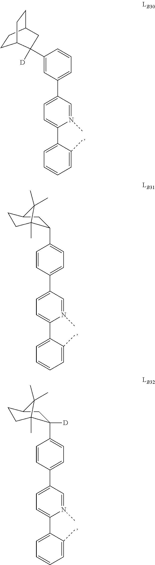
C1(C2=CC=C(C3=CC=CC(C4([D])C5CCC(CC5)C4)=C3)C=N2C)=CC=CC=C1C.C1(C2=CC=C(C3=CC=C(C4([D])C5(C)CCC(C4)C5(C)C)C=C3)C=N2C)=CC=CC=C1C.C1(C2=CC=C(C3=CC=C(C4C5(C)CCC(C4)C5(C)C)C=C3)C=N2C)=CC=CC=C1C
